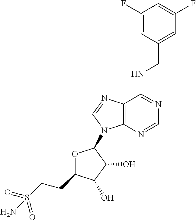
N(C1=NC=NC2=C1N=CN2C1OC(CCS(=O)(=O)N)C(O)C1O)CC1=CC(F)=CC(F)=C1
